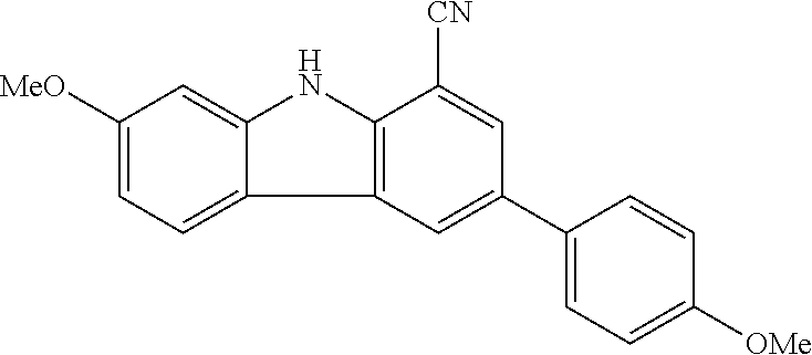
C12=CC([MeO])=CC=C1C1=C(N2)C([CN])=CC(C2=CC=C([OMe])C=C2)=C1
